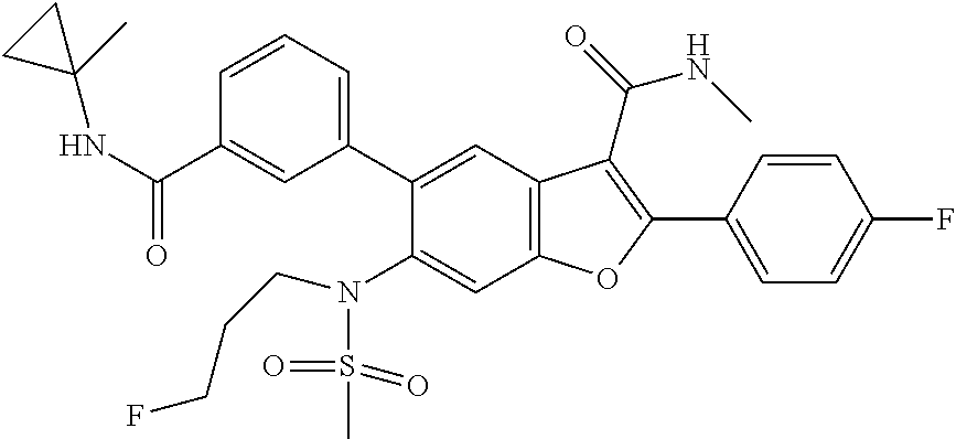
C1=CC(C2=C(C(=O)NC)C3=C(C=C(N(S(=O)(=O)C)CCCF)C(C4=CC=CC(C(NC5(C)CC5)=O)=C4)=C3)O2)=CC=C1F
